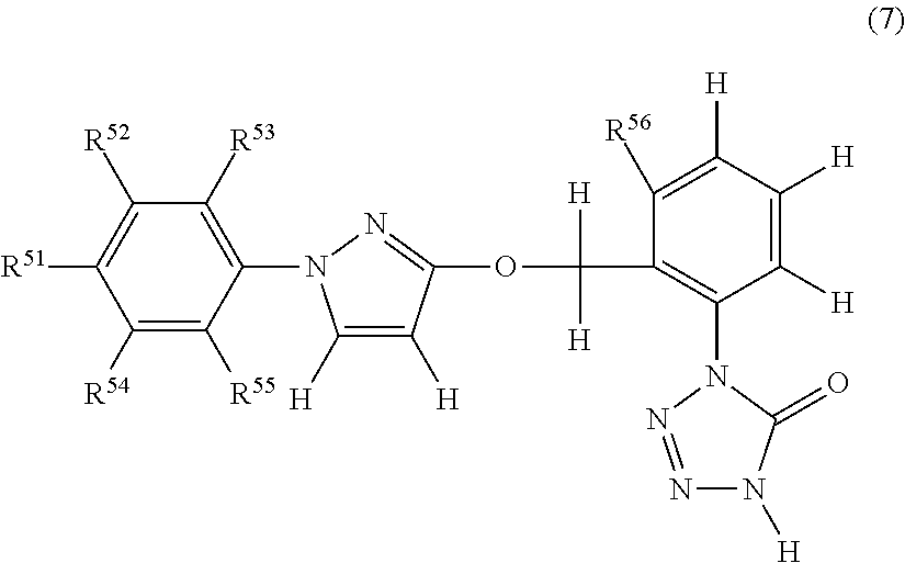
C1([R54])=C([R55])C(N2C([H])=C([H])C(OC([H])([H])C3=C(N4N=NN([H])C4=O)C([H])=C([H])C([H])=C3[R56])=N2)=C([R53])C([R52])=C1[R51]
